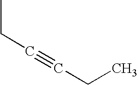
C(#CCC)CC
